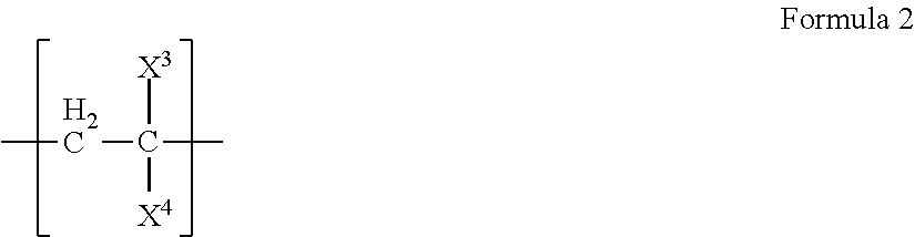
CCC(C)([X3])[X4]
